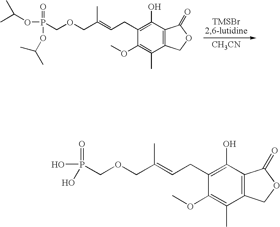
[CH3CN].C12=C(C(O)=C(CC=C(COCP(=O)(OC(C)C)OC(C)C)C)C(OC)=C1C)C(=O)OC2.C12=C(C(O)=C(CC=C(COCP(=O)(O)O)C)C(OC)=C1C)C(=O)OC2
